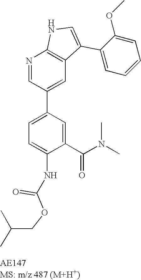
N1=CC(C2=CC=C(NC(OCC(C)C)=O)C(C(N(C)C)=O)=C2)=CC2=C1NC=C2C1=CC=CC=C1OC
